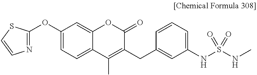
O(C1=CC=C2C(=C1)OC(=O)C(CC1=CC(NS(NC)(=O)=O)=CC=C1)=C2C)C1=NC=CS1
